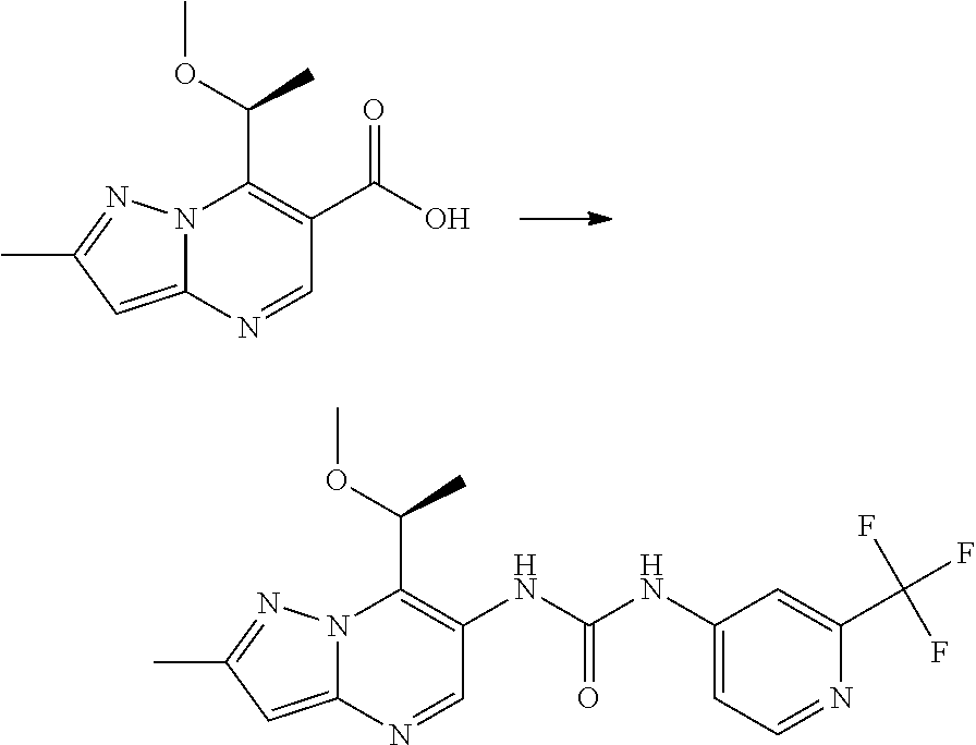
N12C(=CC(C)=N1)N=CC(C(O)=O)=C2C(OC)C.N12C(=CC(C)=N1)N=CC(NC(NC1=CC=NC(C(F)(F)F)=C1)=O)=C2C(OC)C
